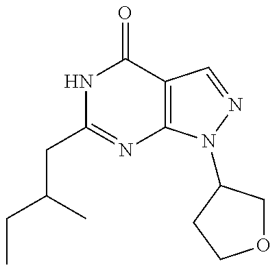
C(CC1=NC2=C(C(=O)N1)C=NN2C1COCC1)(CC)C
